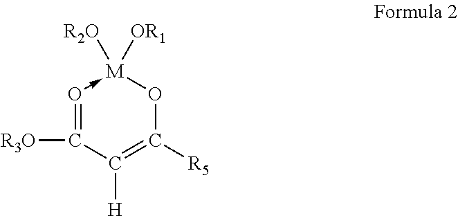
O1->[M]([R2O])([OR1])OC([R5])=C([H])C=1[R3O]
